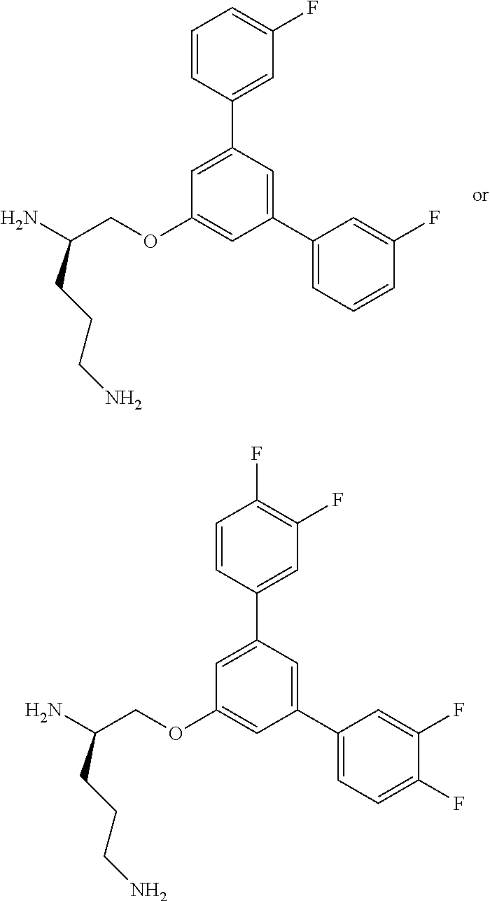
C1(C2=CC(F)=CC=C2)=CC(OCC(N)CCCN)=CC(C2=CC=CC(F)=C2)=C1.C1(C2=CC(F)=C(F)C=C2)=CC(OCC(N)CCCN)=CC(C2=CC=C(F)C(F)=C2)=C1
